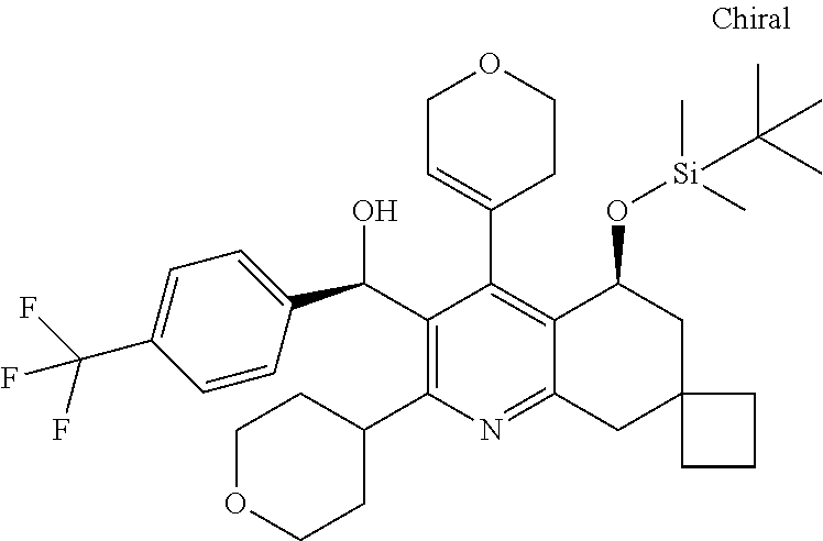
C1(C(C2=CC=C(C(F)(F)F)C=C2)O)=C(C2CCOCC2)N=C2C(=C1C1=CCOCC1)C(O[Si](C)(C)C(C)(C)C)CC1(C2)CCC1
